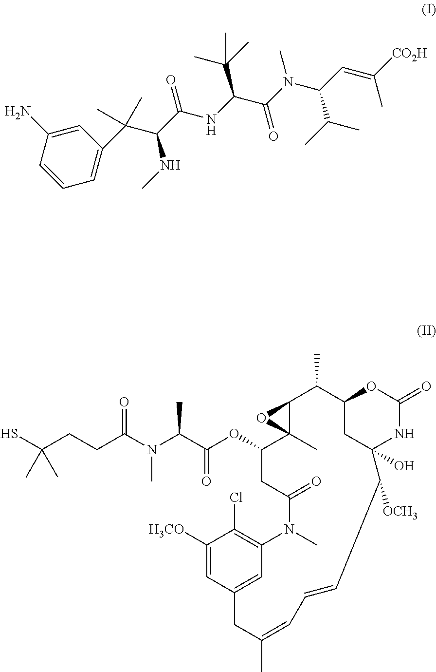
NC1=CC(C(C(C(NC(C(N(C(C=C([CO2H])C)C(C)C)C)=O)C(C)(C)C)=O)NC)(C)C)=CC=C1.CN(C(C)C(OC1CC(=O)N(C)C2=C(Cl)C([H3CO])=CC(=C2)CC(C)=CC=CC([OCH3])C2(O)CC(C(C)C3C1(C)O3)OC(=O)N2)=O)C(CCC(S)(C)C)=O
